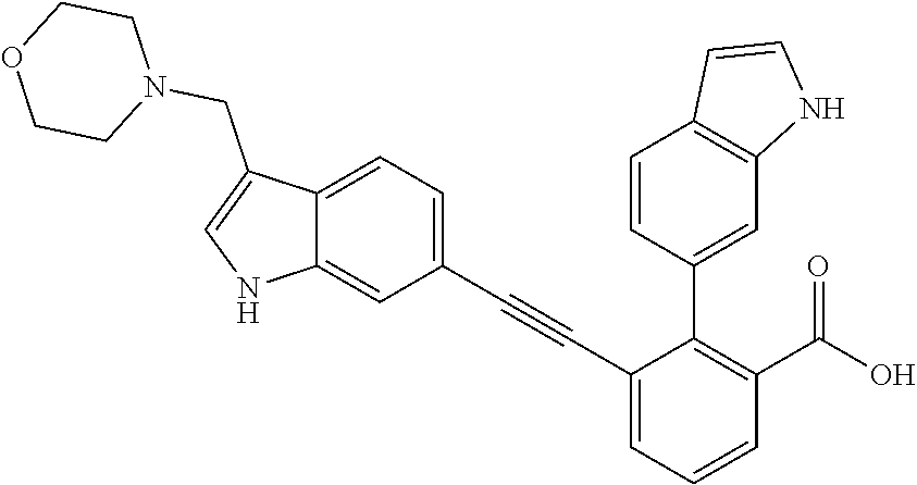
C1(C#CC2=CC=C3C(=C2)NC=C3CN2CCOCC2)=CC=CC(C(O)=O)=C1C1=CC2=C(C=C1)C=CN2
